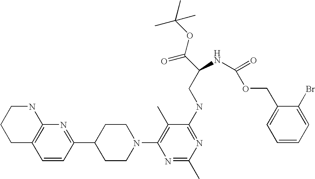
C1=CC(C2CCN(C3=C(C)C(NCC(C(=O)OC(C)(C)C)NC(=O)OCC4=CC=CC=C4Br)=NC(C)=N3)CC2)=NC2=C1CCCN2
